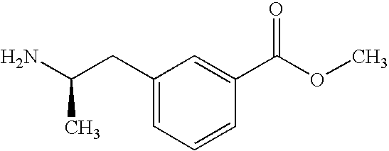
NC(CC1=CC=CC(C(OC)=O)=C1)C
